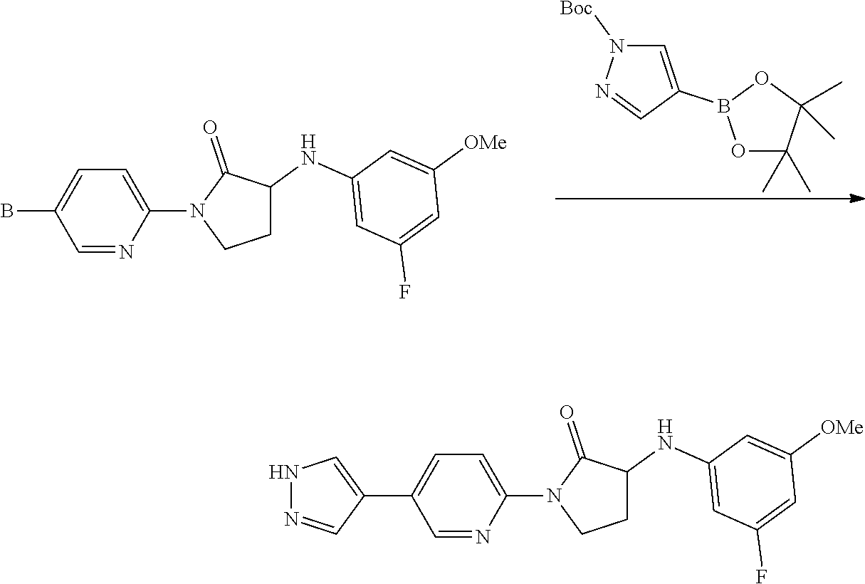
C1=C(B2OC(C)(C)C(C)(C)O2)C=NN1[Boc].C1=C(N2CCC(NC3=CC(F)=CC([OMe])=C3)C2=O)N=CC(B)=C1.C1=C(N2CCC(NC3=CC(F)=CC([OMe])=C3)C2=O)N=CC(C2=CNN=C2)=C1
